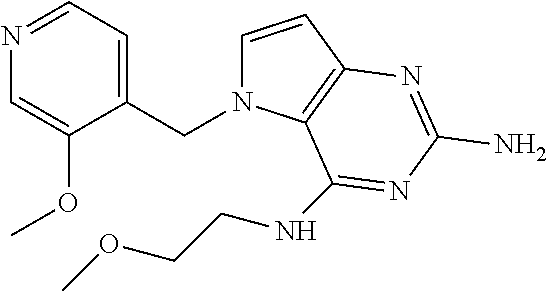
C1=CC2=C(N1CC1=CC=NC=C1OC)C(NCCOC)=NC(N)=N2
